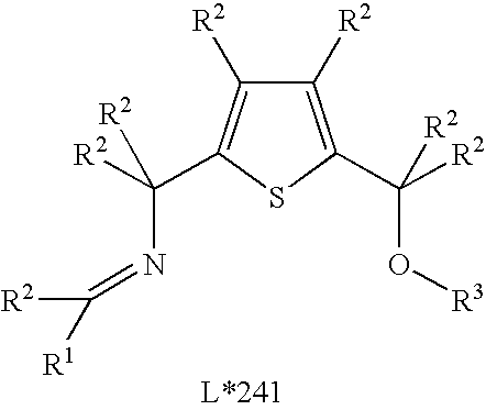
C1([R2])=C(C([R2])(O[R3])[R2])SC(C([R2])(N=C([R2])[R1])[R2])=C1[R2]
